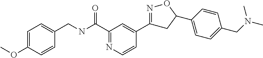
C1=C(OC)C=CC(CNC(C2=NC=CC(C3=NOC(C4=CC=C(CN(C)C)C=C4)C3)=C2)=O)=C1
